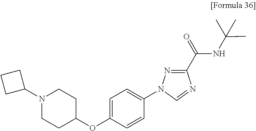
N1(C2CCC2)CCC(OC2=CC=C(N3N=C(C(=O)NC(C)(C)C)N=C3)C=C2)CC1
